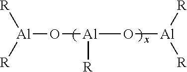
[R][Al]([R])O[Al](O[Al]([R])[R])[R]
